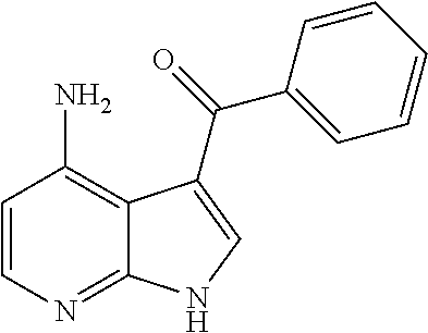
C1=CN=C2C(=C1N)C(C(C1=CC=CC=C1)=O)=CN2
